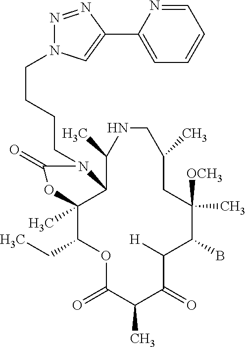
O1C(=O)C(C)C(=O)C([H])C(B)C([OCH3])(C)CC(C)CNC(C)C2C(C)(C1CC)OC(=O)N2CCCCN1N=NC(C2=CC=CC=N2)=C1
